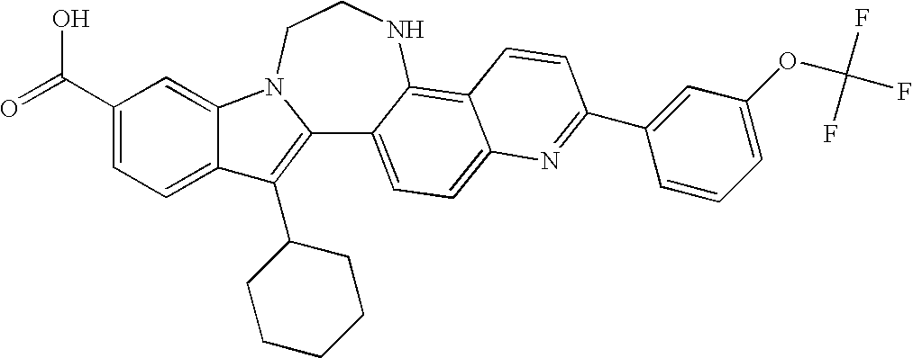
C12=C(C3CCCCC3)C3=CC=C(C(=O)O)C=C3N1CCNC1=C3C(=CC=C21)N=C(C1=CC(OC(F)(F)F)=CC=C1)C=C3
